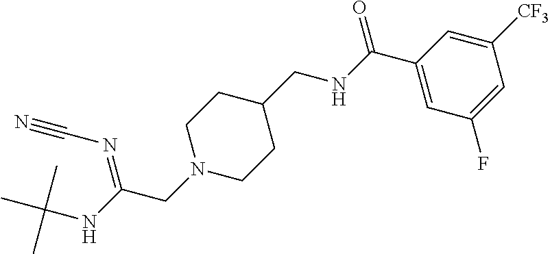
C1N(CC(NC(C)(C)C)=NC#N)CCC(CNC(C2=CC(F)=CC([CF3])=C2)=O)C1
